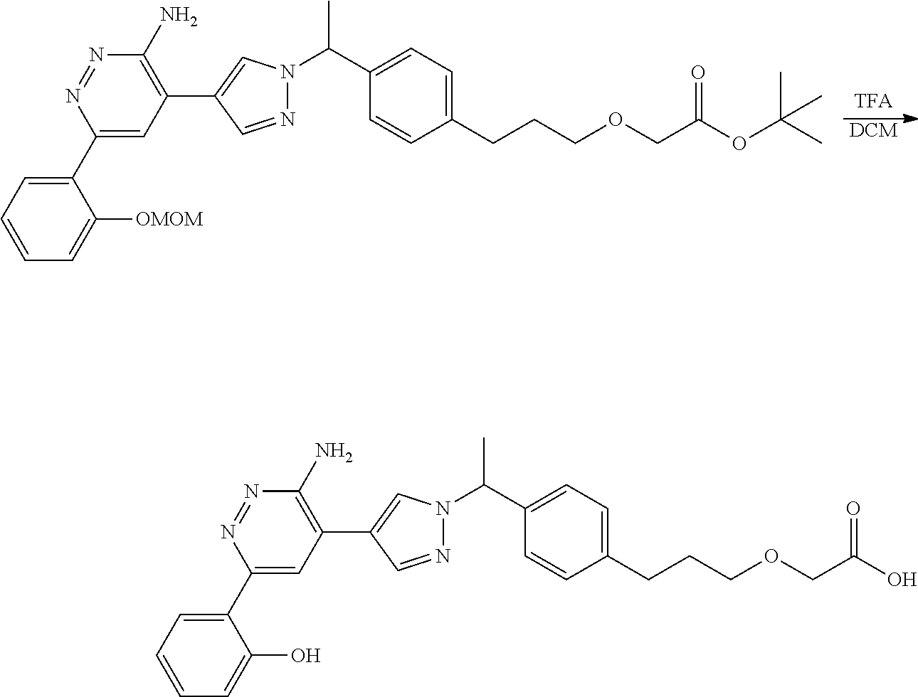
C1=CC=C(C2=CC(C3=CN(C(C4=CC=C(CCCOCC(OC(C)(C)C)=O)C=C4)C)N=C3)=C(N)N=N2)C([OMOM])=C1.[DCM].C1=CC=C(C2=CC(C3=CN(C(C4=CC=C(CCCOCC(O)=O)C=C4)C)N=C3)=C(N)N=N2)C(O)=C1
